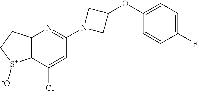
C12=C(C(Cl)=CC(N3CC(OC4=CC=C(F)C=C4)C3)=N1)[S+]([-O])CC2
